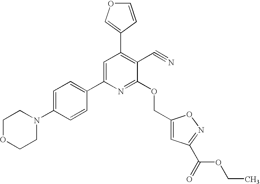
C1=C(N2CCOCC2)C=CC(C2=CC(C3=COC=C3)=C(C#N)C(OCC3=CC(C(=O)OCC)=NO3)=N2)=C1
